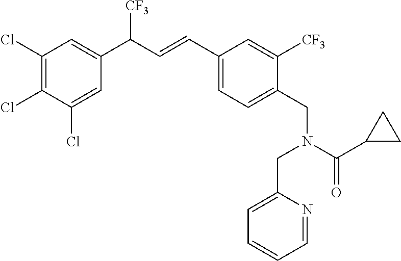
C1(Cl)=C(Cl)C(Cl)=CC(C(C=CC2=CC=C(CN(CC3=CC=CC=N3)C(=O)C3CC3)C([CF3])=C2)[CF3])=C1
